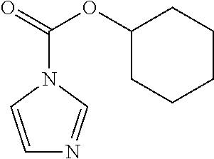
C1=CN(C(=O)OC2CCCCC2)C=N1
